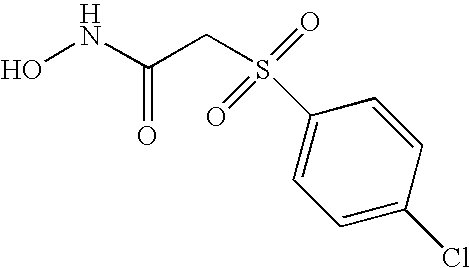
ONC(CS(C1=CC=C(Cl)C=C1)(=O)=O)=O
